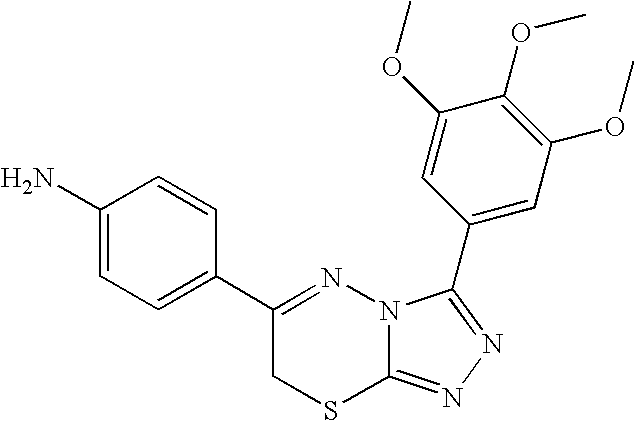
C1=C(N)C=CC(C2=NN3C(=NN=C3C3=CC(OC)=C(OC)C(OC)=C3)SC2)=C1
